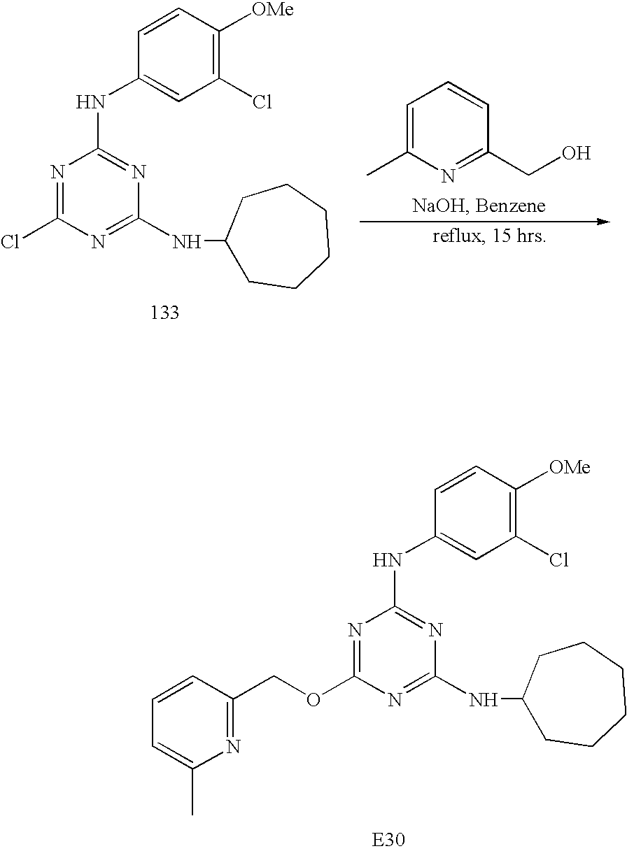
C1=CC(NC2=NC(NC3CCCCCC3)=NC(OCC3=NC(C)=CC=C3)=N2)=CC(Cl)=C1[OMe].C1=CC(NC2=NC(NC3CCCCCC3)=NC(Cl)=N2)=CC(Cl)=C1[OMe].C1=C(C)N=C(CO)C=C1
